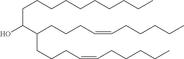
C(CC=CCCCCC)CC(CCCC=CCCCCC)C(CCCCCCCCCC)O
